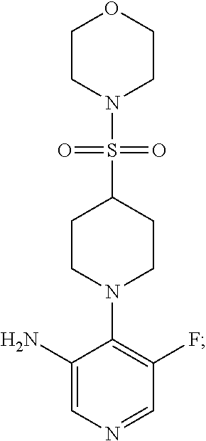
C1(N)=CN=CC(F)=C1N1CCC(S(N2CCOCC2)(=O)=O)CC1
